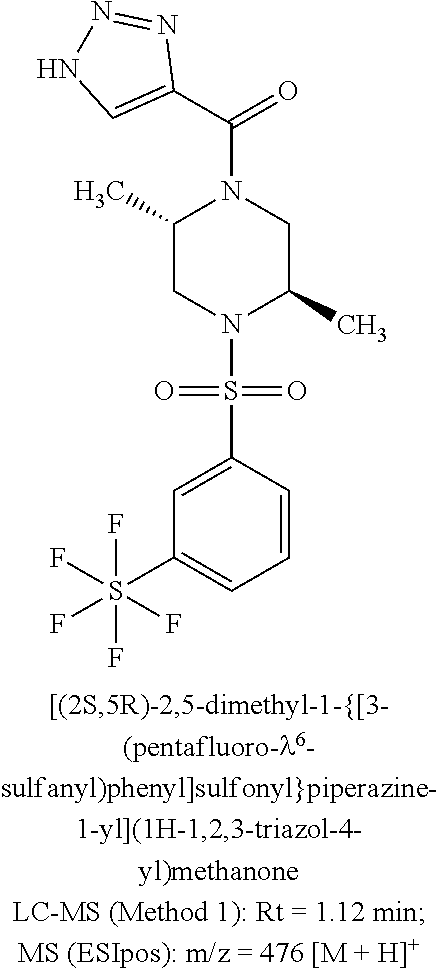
C1(C)CN(S(=O)(=O)C2=CC(S(F)(F)(F)(F)F)=CC=C2)C(C)CN1C(C1=CNN=N1)=O
